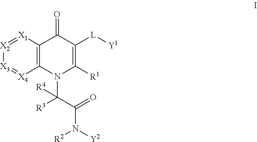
[X2]1=[X1]C2=C([X4]=[X3]1)N(C([R3])(C(N([R2])[Y2])=O)[R4])C([R1])=C([L][Y1])C2=O
